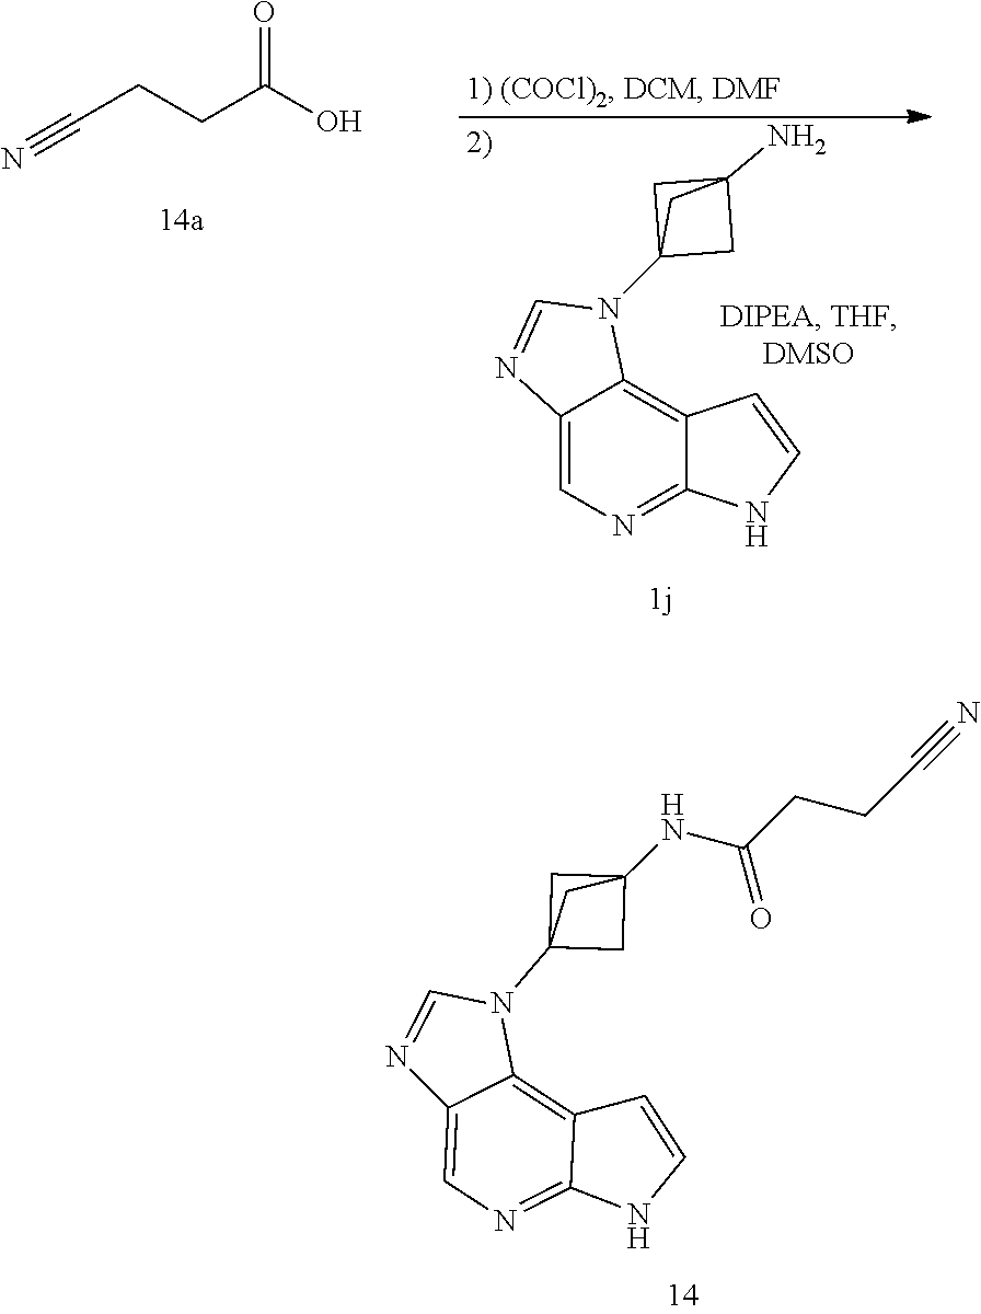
C12=NC=C3C(=C1C=CN2)N(C12CC(N)(C1)C2)C=N3.C(CC(O)=O)C#N.C12=NC=C3C(=C1C=CN2)N(C12CC(NC(CCC#N)=O)(C1)C2)C=N3
